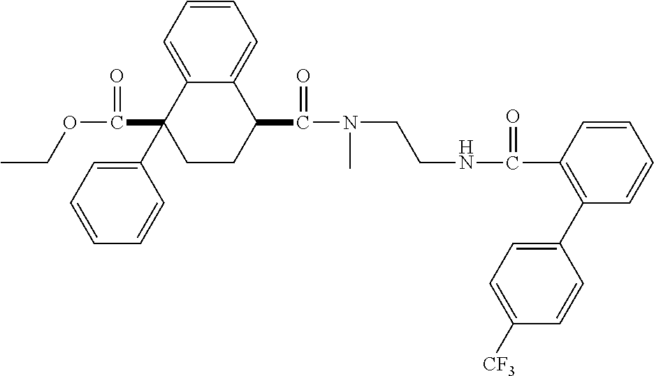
C1=C2C(=CC=C1)C(C(=O)N(CCNC(=O)C1=C(C3=CC=C([CF3])C=C3)C=CC=C1)C)CCC2(C1=CC=CC=C1)C(=O)OCC
